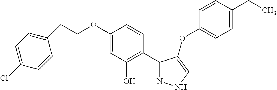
C(COC1=CC(O)=C(C2=NNC=C2OC2=CC=C(CC)C=C2)C=C1)C1=CC=C(Cl)C=C1
